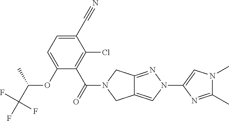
C1(C#N)=CC=C(OC(C(F)(F)F)C)C(C(=O)N2CC3=CN(C4=CN(C)C(C)=N4)N=C3C2)=C1Cl
